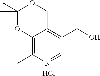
C12=C(C)N=CC(CO)=C1COC(C)(C)O2.Cl
